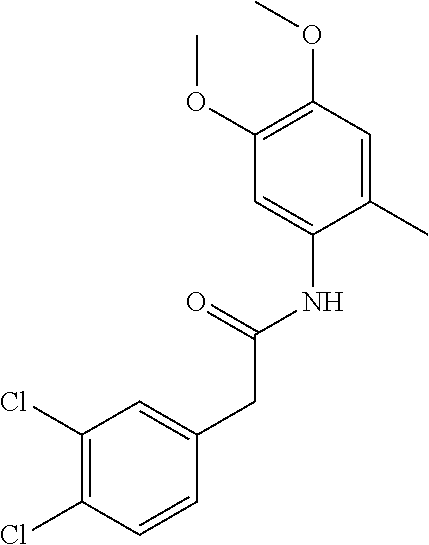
C1(Cl)=C(Cl)C=CC(CC(NC2=CC(OC)=C(OC)C=C2C)=O)=C1
